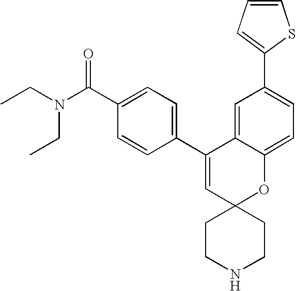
CCN(C(C1=CC=C(C2=CC3(OC4=CC=C(C5=CC=CS5)C=C24)CCNCC3)C=C1)=O)CC
